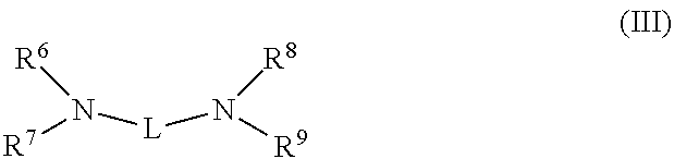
N([L]N([R9])[R8])([R7])[R6]
